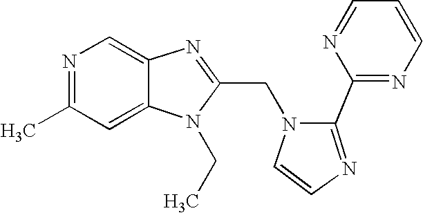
C12=CC(C)=NC=C1N=C(CN1C=CN=C1C1=NC=CC=N1)N2CC
